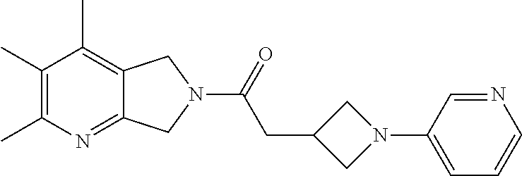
C1(C)=C(C)N=C2C(=C1C)CN(C(=O)CC1CN(C3=CC=CN=C3)C1)C2
